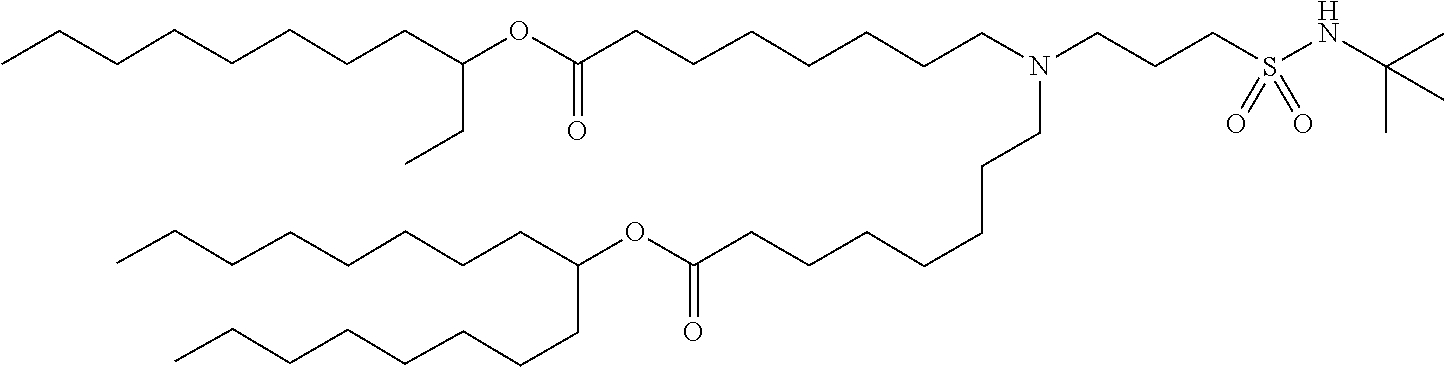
C(CCCC(CCCCCCCC)OC(=O)CCCCCCCN(CCCS(=O)(=O)NC(C)(C)C)CCCCCCCC(OC(CC)CCCCCCCC)=O)CCCC
